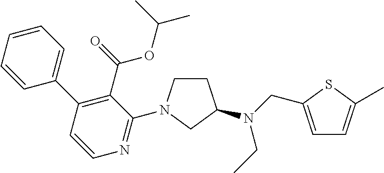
C1=CC=CC(C2=C(C(=O)OC(C)C)C(N3CCC(N(CC)CC4=CC=C(C)S4)C3)=NC=C2)=C1
